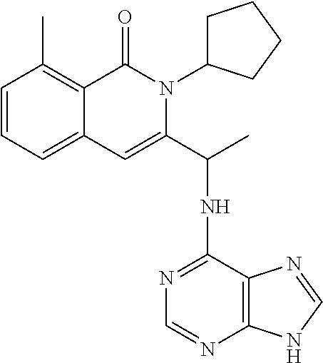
C1=CC=C2C(=C1C)C(=O)N(C1CCCC1)C(C(NC1=NC=NC3=C1N=CN3)C)=C2
